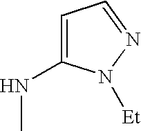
C1=C(NC)N([Et])N=C1
